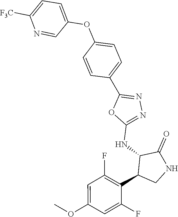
C1(NC2C(C3=C(F)C=C(OC)C=C3F)CNC2=O)=NN=C(C2=CC=C(OC3=CC=C([F3C])N=C3)C=C2)O1
